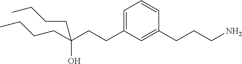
C1(CCC(O)(CCCC)CCCC)=CC=CC(CCCN)=C1
